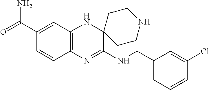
C12=C(N=C(NCC3=CC=CC(Cl)=C3)C3(N1)CCNCC3)C=CC(C(=O)N)=C2
